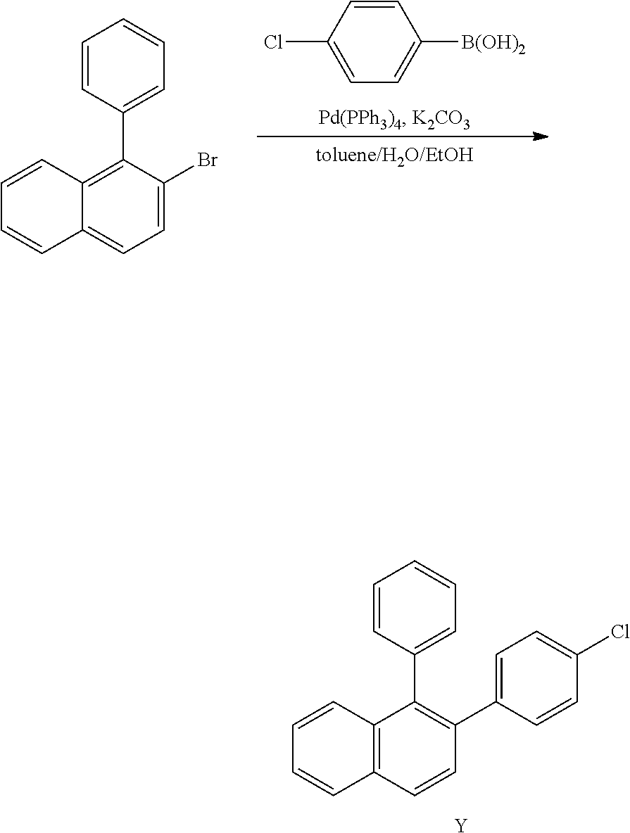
C1=C(Cl)C=CC([B(OH)2])=C1.C1=C(Br)C(C2=CC=CC=C2)=C2C(=C1)C=CC=C2.[Y].C1=CC2=C(C(C3=CC=CC=C3)=C1C1=CC=C(Cl)C=C1)C=CC=C2
